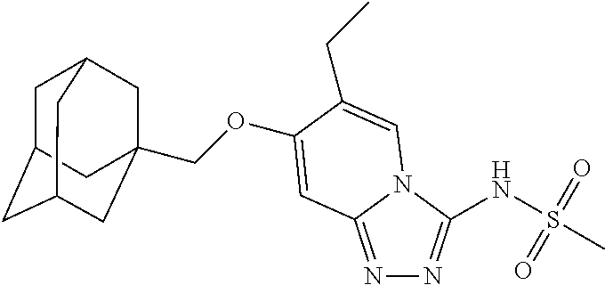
N1=C2N(C(NS(C)(=O)=O)=N1)C=C(CC)C(OCC13CC4CC(CC(C1)C4)C3)=C2
